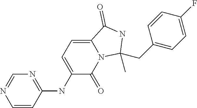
N1=C(NC2=CC=C3N(C2=O)C(C)(CC2=CC=C(F)C=C2)NC3=O)C=CN=C1
